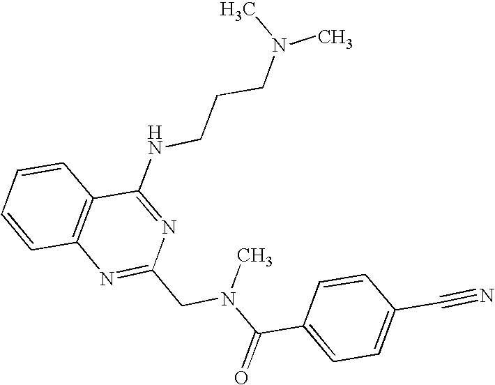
C1=CC2=C(C=C1)C(NCCCN(C)C)=NC(CN(C(C1=CC=C(C#N)C=C1)=O)C)=N2
